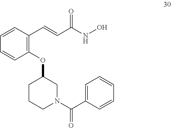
C1=CC(C=CC(=O)NO)=C(OC2CCCN(C(=O)C3=CC=CC=C3)C2)C=C1
